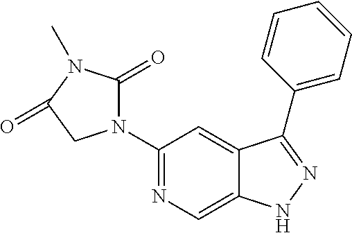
C1(N2C(=O)N(C)C(=O)C2)=NC=C2C(=C1)C(C1=CC=CC=C1)=NN2
